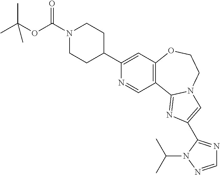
C1(C2CCN(C(OC(C)(C)C)=O)CC2)=CC2=C(C=N1)C1=NC(C3=NC=NN3C(C)C)=CN1CCO2
